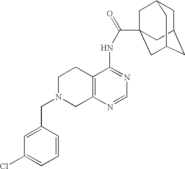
C1N(CC2=CC(Cl)=CC=C2)CC2=C(C1)C(NC(=O)C13CC4CC(CC(C1)C4)C3)=NC=N2
